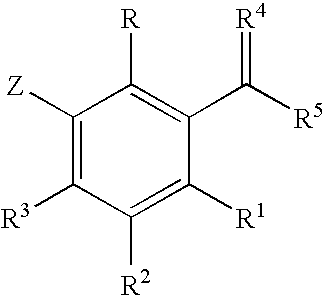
C1([Z])=C([R3])C([R2])=C([R1])C(C([R5])=[R4])=C1[R]
